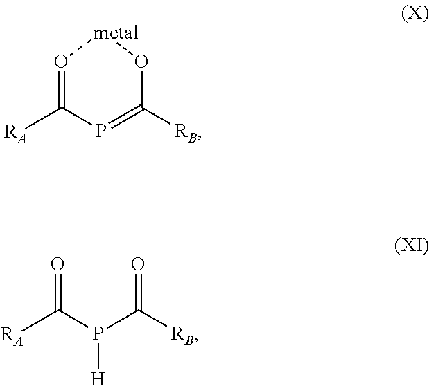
[RA]C1=O[metal]OC([RB])=P1.[RA]C(P(C([RB])=O)[H])=O
